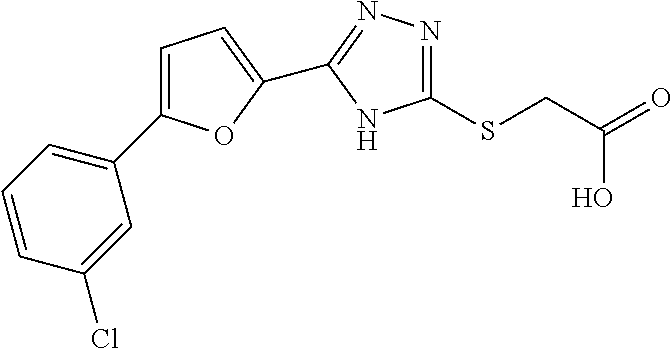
C1=C(C2=CC=CC(Cl)=C2)OC(C2=NN=C(SCC(O)=O)N2)=C1
